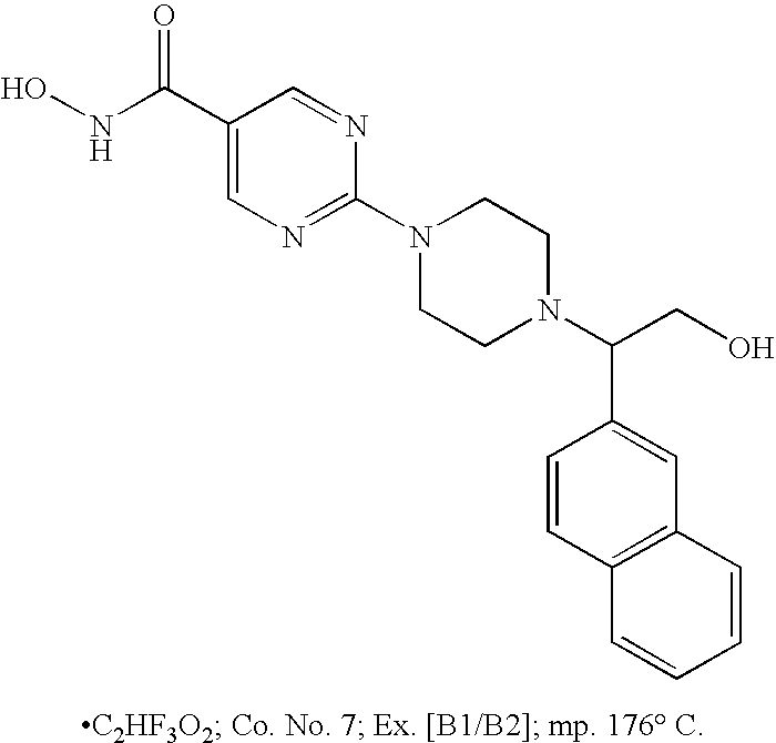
C1(C(NO)=O)=CN=C(N2CCN(C(CO)C3=CC4=C(C=C3)C=CC=C4)CC2)N=C1
